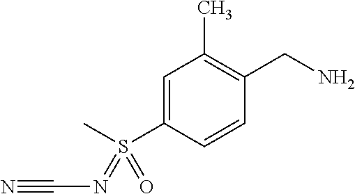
C1=C(S(C)(=NC#N)=O)C=CC(CN)=C1C
